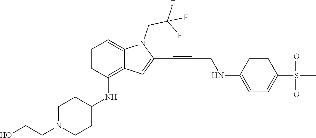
C(C#CC1=CC2=C(NC3CCN(CCO)CC3)C=CC=C2N1CC(F)(F)F)NC1=CC=C(S(C)(=O)=O)C=C1
